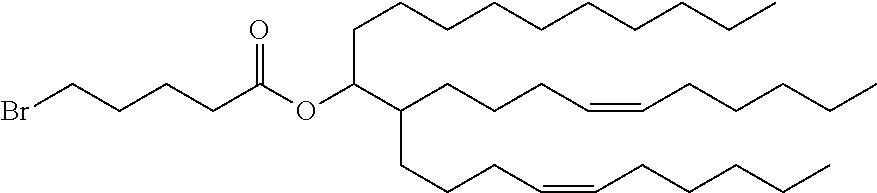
O(C(C(CCCC=CCCCCC)CCCC=CCCCCC)CCCCCCCCCC)C(CCCCBr)=O
